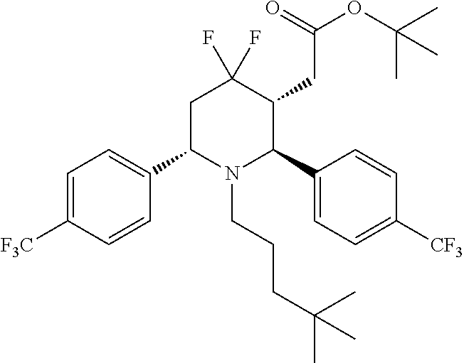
C1=C([F3C])C=CC(C2N(CCCC(C)(C)C)C(C3=CC=C([CF3])C=C3)C(CC(OC(C)(C)C)=O)C(F)(F)C2)=C1
